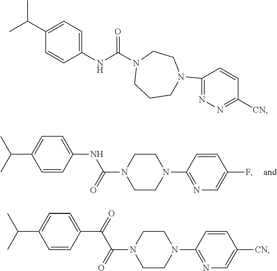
C1=CC(NC(N2CCN(C3=NC=C(F)C=C3)CC2)=O)=CC=C1C(C)C.N1(C(NC2=CC=C(C(C)C)C=C2)=O)CCCN(C2=NN=C([CN])C=C2)CC1.C1=CC(C(C(N2CCN(C3=NC=C([CN])C=C3)CC2)=O)=O)=CC=C1C(C)C
